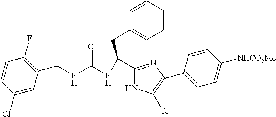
C(C1=NC(C2=CC=C([NHCO2Me])C=C2)=C(Cl)N1)(NC(=O)NCC1=C(F)C=CC(Cl)=C1F)CC1=CC=CC=C1
